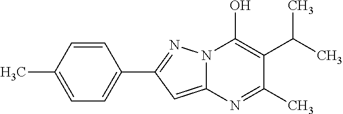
C12=CC(C3=CC=C(C)C=C3)=NN1C(O)=C(C(C)C)C(C)=N2
